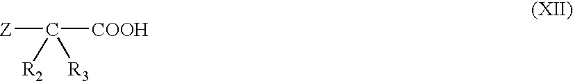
[Z]C([COOH])([R2])[R3]
